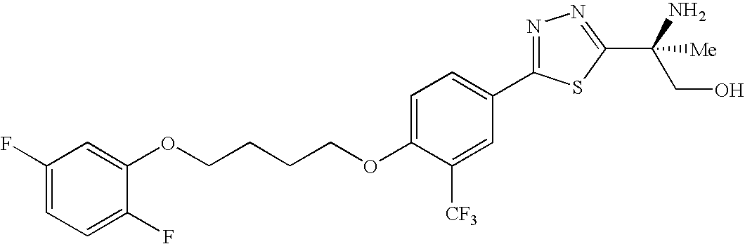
O(CCCCOC1=CC=C(C2=NN=C(C(CO)(N)[Me])S2)C=C1[CF3])C1=CC(F)=CC=C1F
